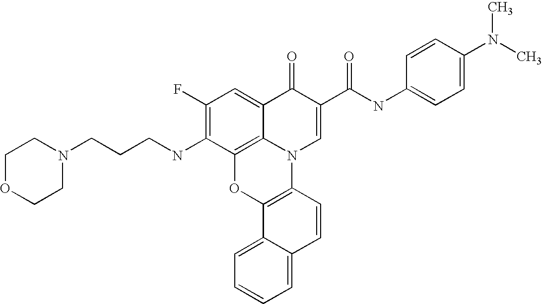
C1(F)=C(NCCCN2CCOCC2)C2=C3C(=C1)C(=O)C(C(NC1=CC=C(N(C)C)C=C1)=O)=CN3C1=C(O2)C2=CC=CC=C2C=C1
